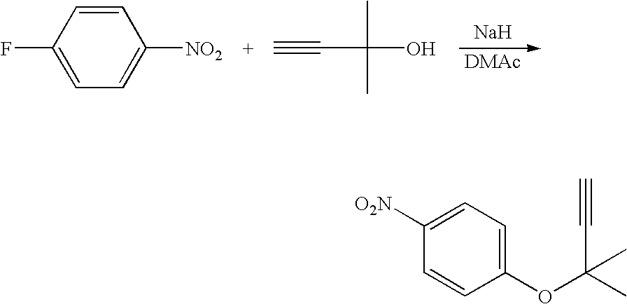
[Na].C1=CC(F)=CC=C1[NO2].C(O)(C)(C#C)C.C1(OC(C)(C#C)C)=CC=C([O2N])C=C1
